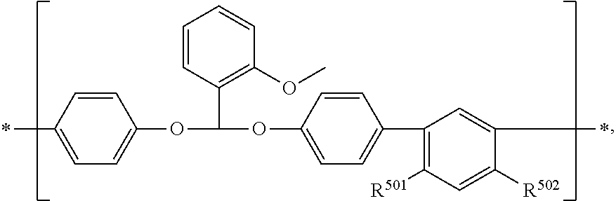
CC1=CC=C(OC(OC2=CC=C(C3=C([R501])C=C([R502])C(C)=C3)C=C2)C2=C(OC)C=CC=C2)C=C1
